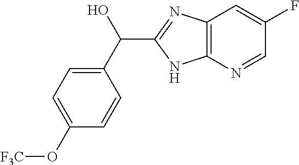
C12=C(N=CC(F)=C1)NC(C(C1=CC=C(O[F3C])C=C1)O)=N2
